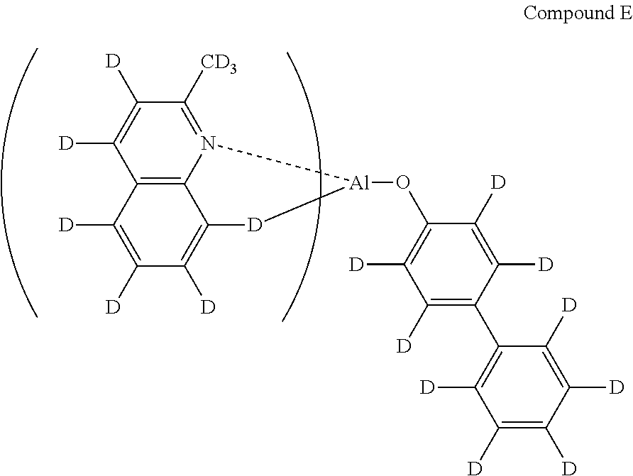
C12=C3N(=C([CD3])C([D])=C1[D])[Al](OC1=C([D])C([D])=C(C4=C([D])C([D])=C([D])C([D])=C4[D])C([D])=C1[D])[D]C3=C([D])C([D])=C2[D]
